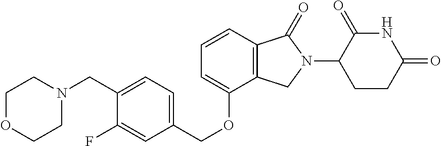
C1=CC2=C(C(OCC3=CC=C(CN4CCOCC4)C(F)=C3)=C1)CN(C1C(=O)NC(=O)CC1)C2=O
